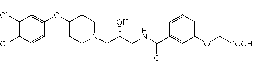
C1(Cl)=C(Cl)C=CC(OC2CCN(CC(CNC(C3=CC(OC[COOH])=CC=C3)=O)O)CC2)=C1C
